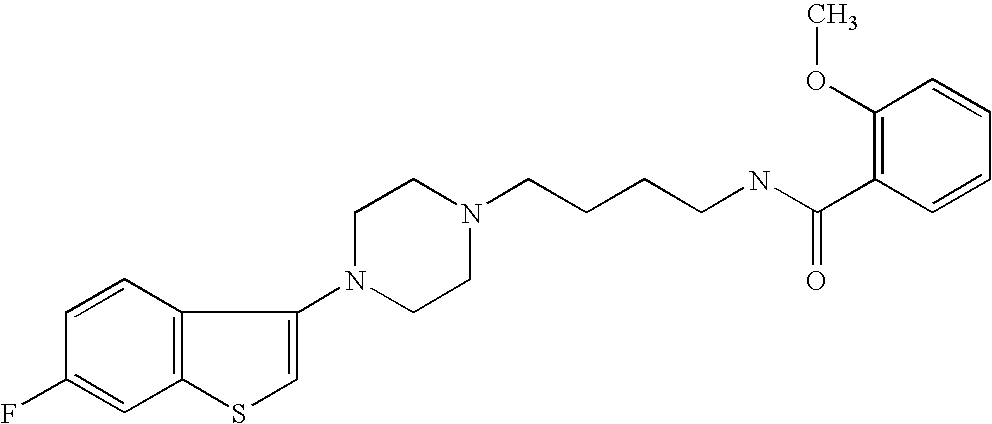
C1(F)=CC2=C(C=C1)C(N1CCN(CCCCNC(C3=C(OC)C=CC=C3)=O)CC1)=CS2
